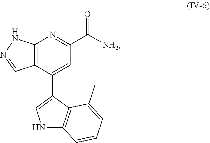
C12=C(C(C3=CNC4=C3C(C)=CC=C4)=CC(C([NH2])=O)=N1)C=NN2
